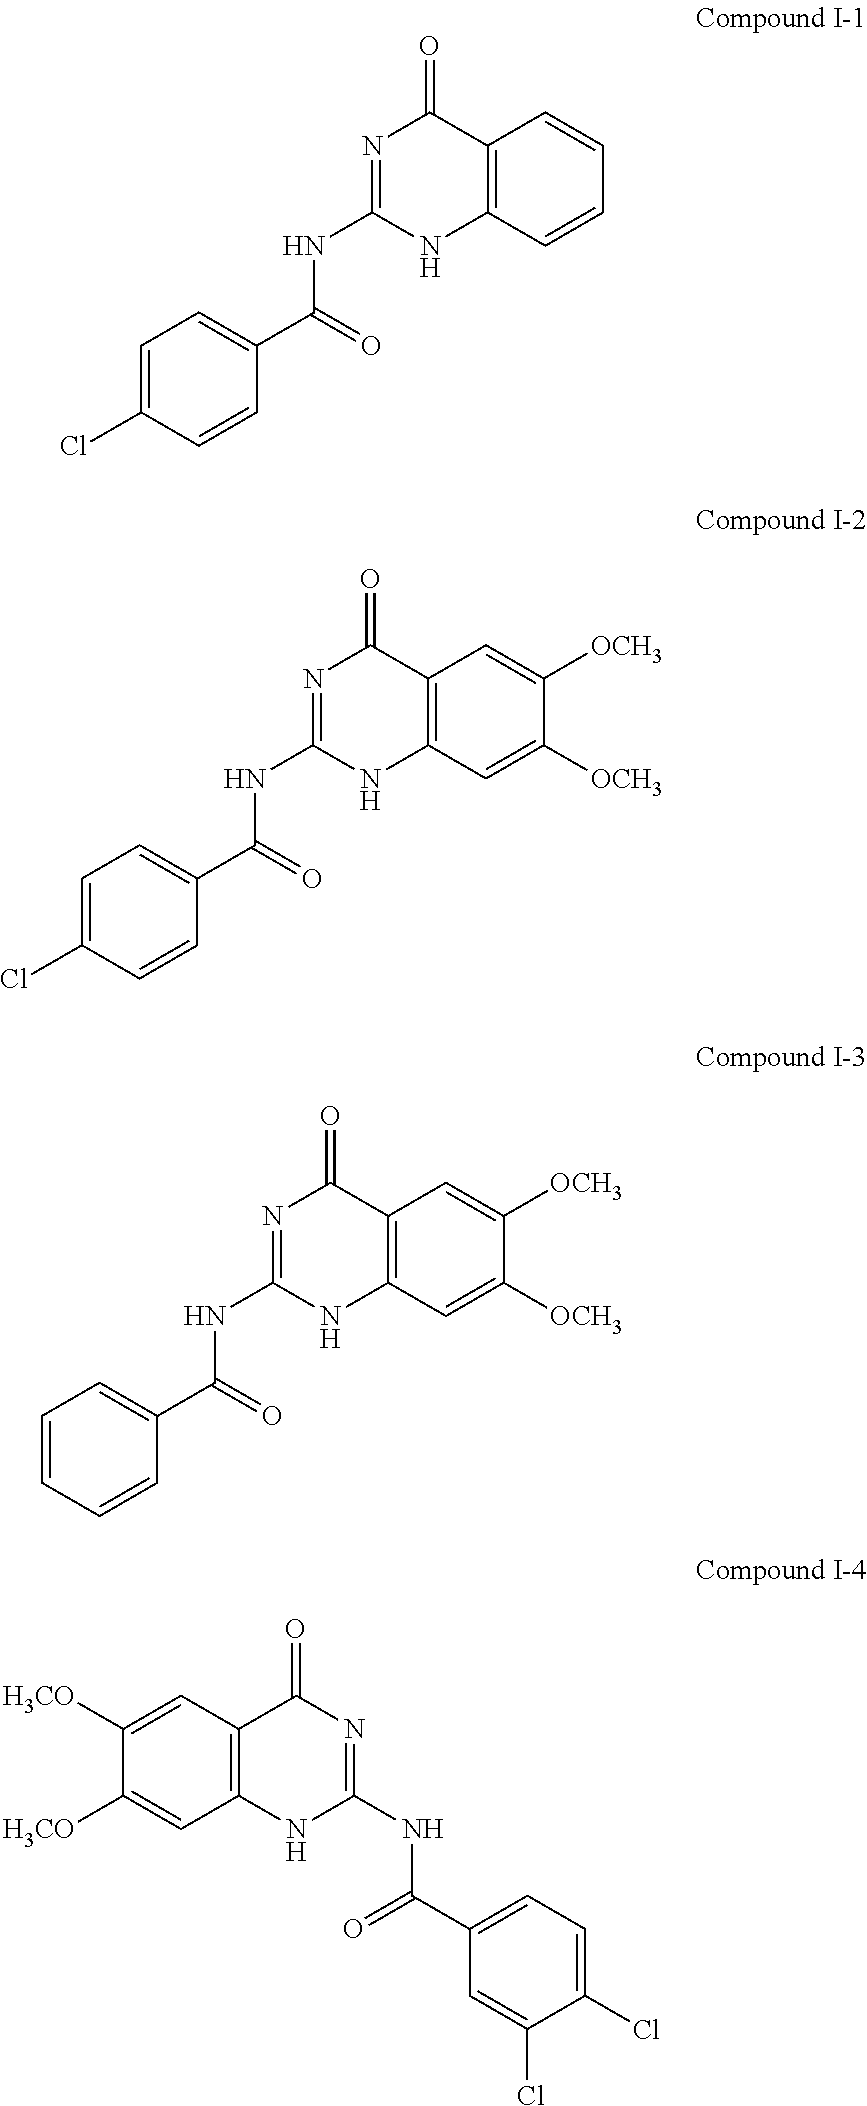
C1=C(Cl)C=CC(C(=O)NC2=NC(=O)C3=C(N2)C=CC=C3)=C1.C1=C(Cl)C=CC(C(=O)NC2=NC(=O)C3=C(N2)C=C([OCH3])C([OCH3])=C3)=C1.C1=CC=CC(C(=O)NC2=NC(=O)C3=C(N2)C=C([OCH3])C([OCH3])=C3)=C1.C1=C(Cl)C(Cl)=CC=C1C(=O)NC1=NC(=O)C2=C(N1)C=C([H3CO])C([H3CO])=C2
